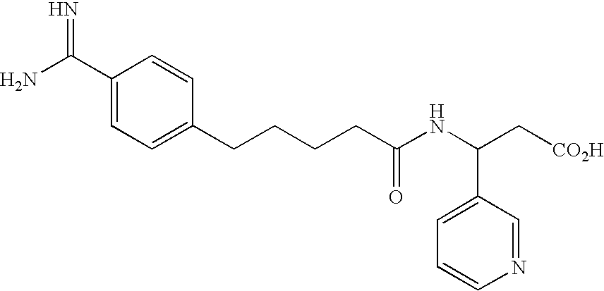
C1(C(N)=N)=CC=C(CCCCC(NC(C[CO2H])C2=CC=CN=C2)=O)C=C1
